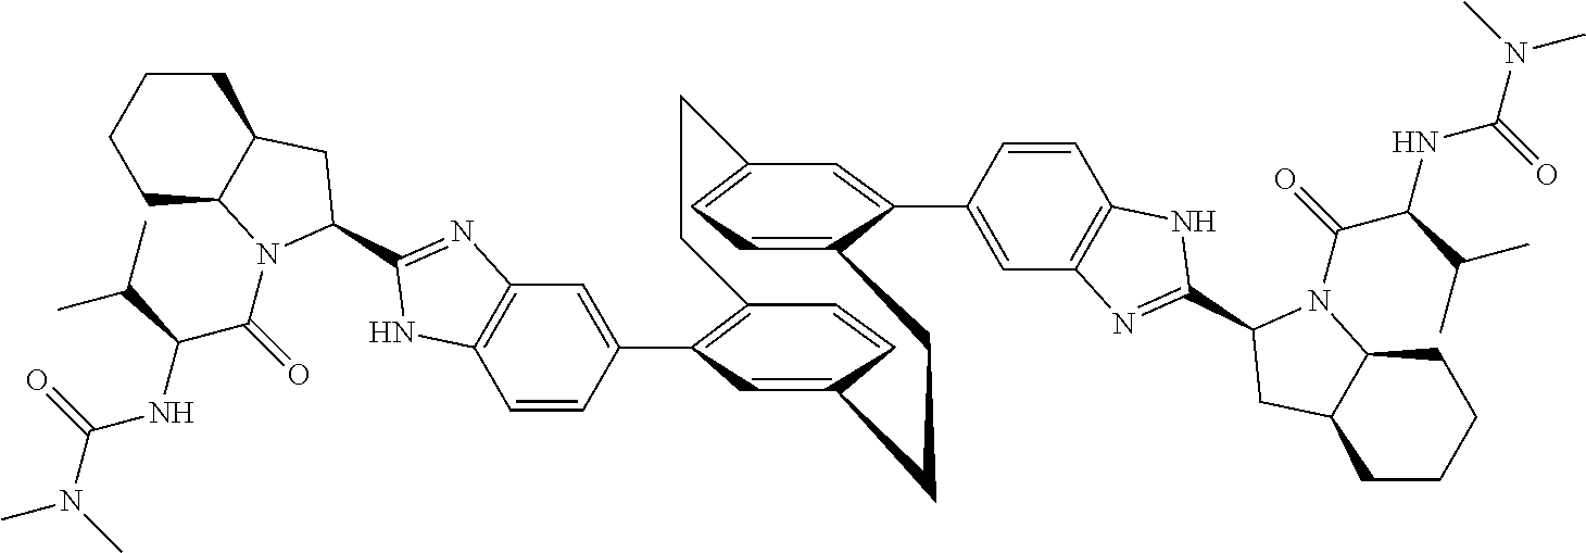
C1=CC(C2=C3C=CC(=C2)CCC2=CC=C(C=C2C2=CC4=C(C=C2)NC(C2N(C(C(NC(N(C)C)=O)C(C)C)=O)C5CCCCC5C2)=N4)CC3)=CC2=C1NC(C1N(C(=O)C(NC(N(C)C)=O)C(C)C)C3CCCCC3C1)=N2
